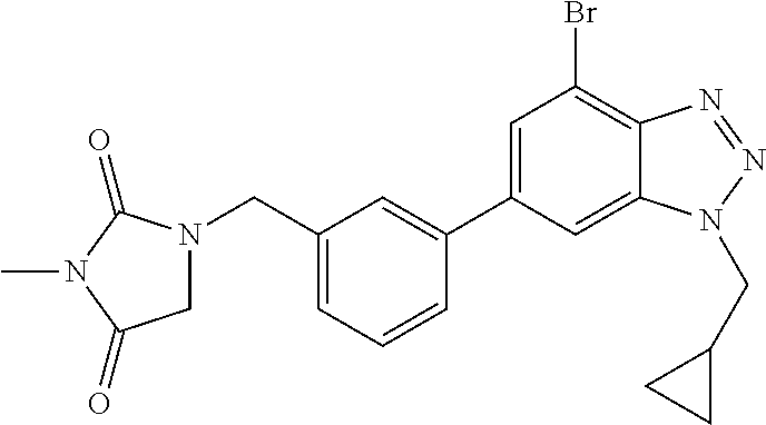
C1=C2C(=C(Br)C=C1C1=CC(CN3CC(=O)N(C)C3=O)=CC=C1)N=NN2CC1CC1
